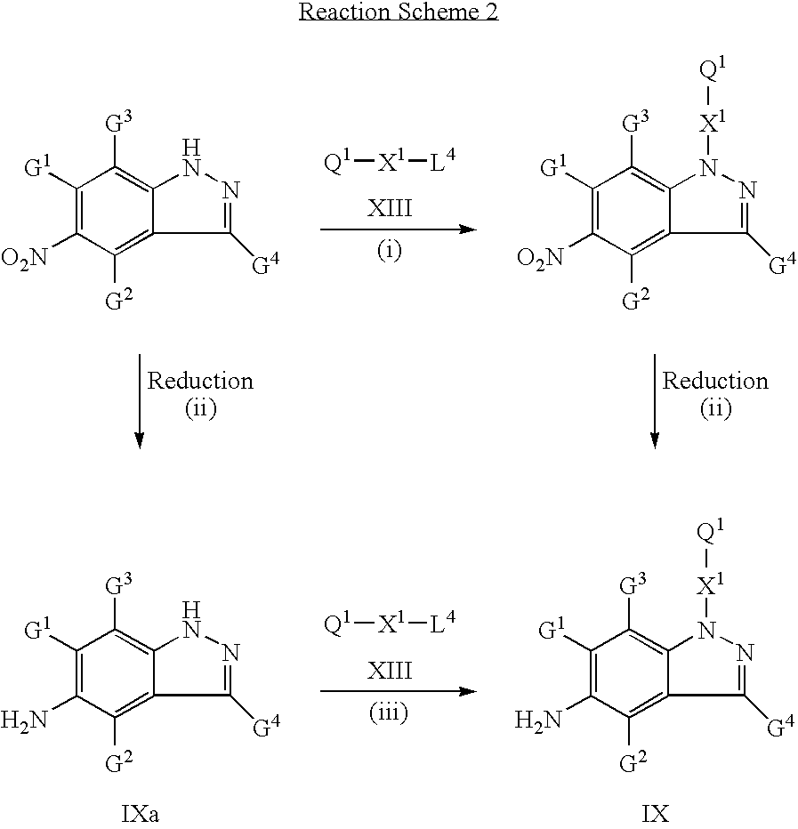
C1([G1])=C([O2N])C([G2])=C2C(=C1[G3])NN=C2[G4].C1([G1])=C([O2N])C([G2])=C2C(=C1[G3])N([X1][Q1])N=C2[G4].[Q1][X1][L4].C1([G1])=C(N)C([G2])=C2C(=C1[G3])NN=C2[G4].C1([G1])=C(N)C([G2])=C2C(=C1[G3])N([X1][Q1])N=C2[G4].[Q1][X1][L4]
